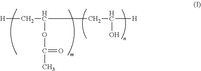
[H]CC(OC(C)=O)CC(O)[H]
